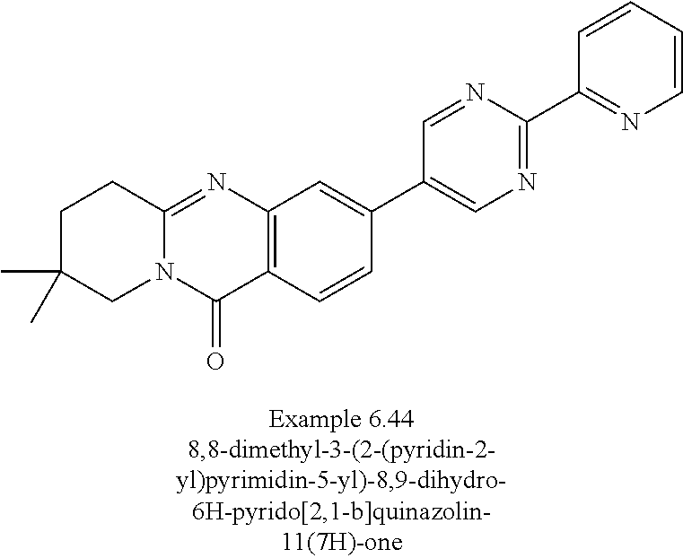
N12C(=NC3=C(C1=O)C=CC(C1=CN=C(C4=NC=CC=C4)N=C1)=C3)CCC(C)(C)C2
